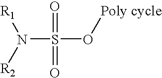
N(S(O[Poly cycle])(=O)=O)([R2])[R1]
